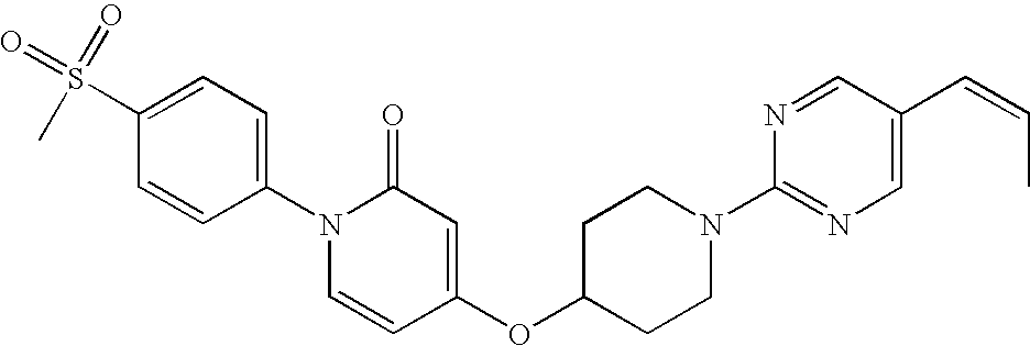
C1(S(=O)(=O)C)=CC=C(N2C=CC(OC3CCN(C4=NC=C(C=CC)C=N4)CC3)=CC2=O)C=C1
